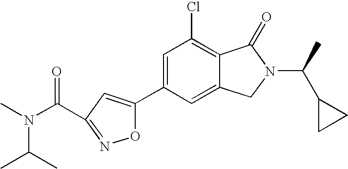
C1=C(C2=CC(C(N(C)C(C)C)=O)=NO2)C=C2C(=C1Cl)C(=O)N(C(C)C1CC1)C2
